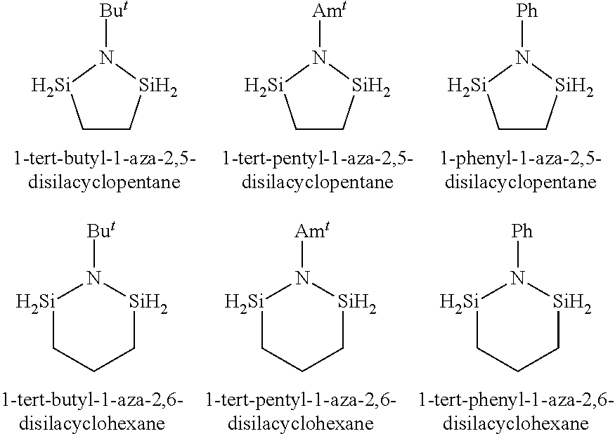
C1C[Si]N([But])[Si]1.C1C[Si]N([Amt])[Si]1.C1C[Si]N([Ph])[Si]1.[Si]1CCC[Si]N1[But].[Si]1CCC[Si]N1[Amt].[Si]1CCC[Si]N1[Ph]
